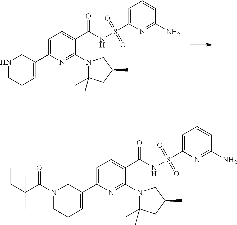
C1(N2C(C)(C)CC(C)C2)=NC(C2=CCCNC2)=CC=C1C(NS(C1=CC=CC(N)=N1)(=O)=O)=O.C1(N2C(C)(C)CC(C)C2)=NC(C2=CCCN(C(C(C)(C)CC)=O)C2)=CC=C1C(NS(C1=CC=CC(N)=N1)(=O)=O)=O
